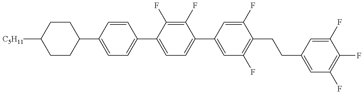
C1CC(C2=CC=C(C3=CC=C(C4=CC(F)=C(CCC5=CC(F)=C(F)C(F)=C5)C(F)=C4)C(F)=C3F)C=C2)CCC1[C5H11]
